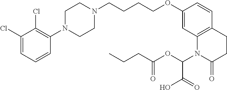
C1=C(Cl)C(Cl)=C(N2CCN(CCCCOC3=CC4=C(C=C3)CCC(=O)N4C(OC(CCC)=O)C(=O)O)CC2)C=C1
